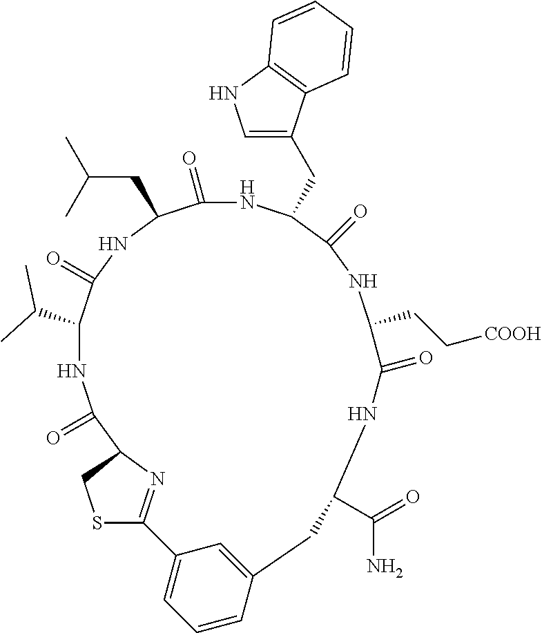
C(C1NC(=O)C2N=C(SC2)C2=CC=CC(=C2)CC(C(=O)N)NC(=O)C(CC[COOH])NC(=O)C(CC2=CNC3=C2C=CC=C3)NC(=O)C(CC(C)C)NC1=O)(C)C
